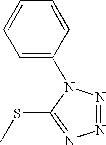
N1=NN(C2=CC=CC=C2)C(SC)=N1
